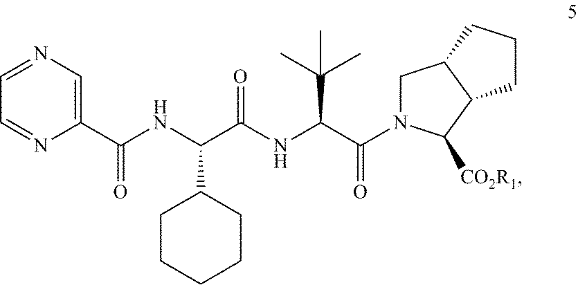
C1(C(NC(C(NC(C(N2CC3C(C2[CO2R1])CCC3)=O)C(C)(C)C)=O)C2CCCCC2)=O)=CN=CC=N1
